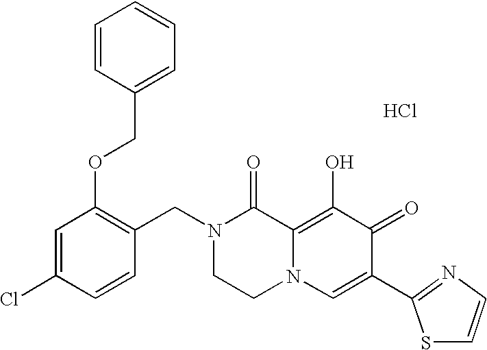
C1=C(Cl)C=CC(CN2CCN3C(=C(O)C(=O)C(C4=NC=CS4)=C3)C2=O)=C1OCC1=CC=CC=C1.Cl
